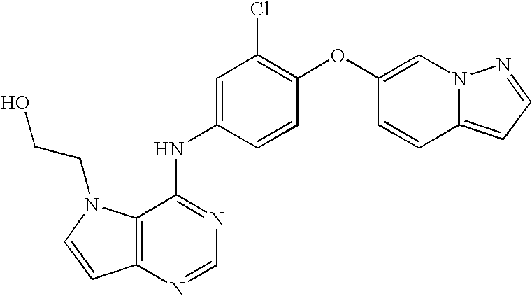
C12=C(N=CN=C1NC1=CC(Cl)=C(OC3=CN4C(=CC=N4)C=C3)C=C1)C=CN2CCO
